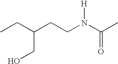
CCC(CCN(C(C)=O)[H])CO
